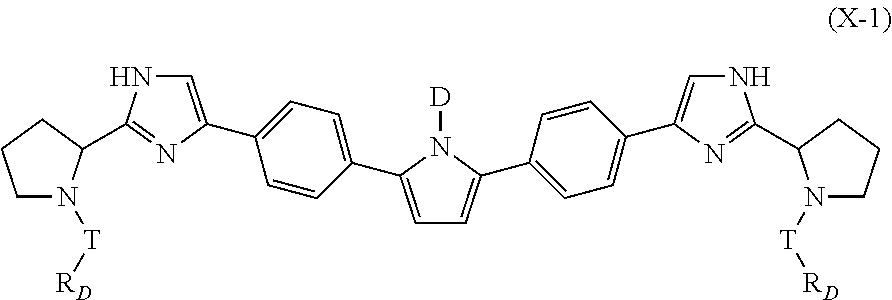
C1=C(C2=CC=C(C3=CNC(C4N([T][RD])CCC4)=N3)C=C2)N([D])C(C2=CC=C(C3=CNC(C4N([T][RD])CCC4)=N3)C=C2)=C1
